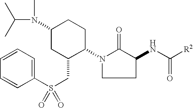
N1(C2CCC(N(C)C(C)C)CC2CS(=O)(C2=CC=CC=C2)=O)CCC(NC([R2])=O)C1=O
